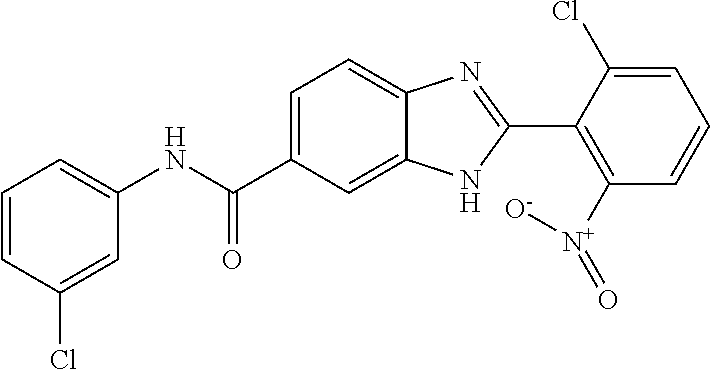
C1(NC(C2=CC=C3C(=C2)NC(C2=C([N+](=O)[O-])C=CC=C2Cl)=N3)=O)=CC=CC(Cl)=C1
